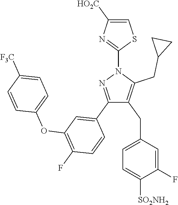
C1(C2=CC(OC3=CC=C([F3C])C=C3)=C(F)C=C2)=NN(C2=NC([HO2C])=CS2)C(CC2CC2)=C1CC1=CC=C([SO2NH2])C(F)=C1
